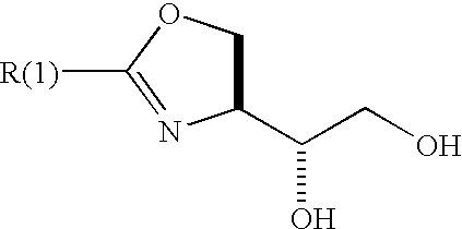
C1C(C(O)CO)N=C([R(1)])O1
